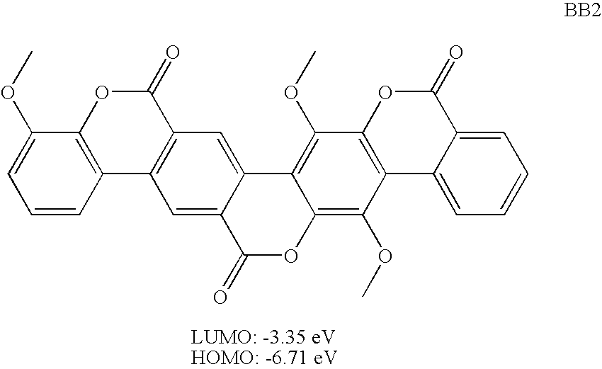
C1=CC=C(OC)C2=C1C1=C(C(=O)O2)C=C2C(=C1)C(=O)OC1=C(OC)C3=C(C(OC)=C21)OC(=O)C1=CC=CC=C31
